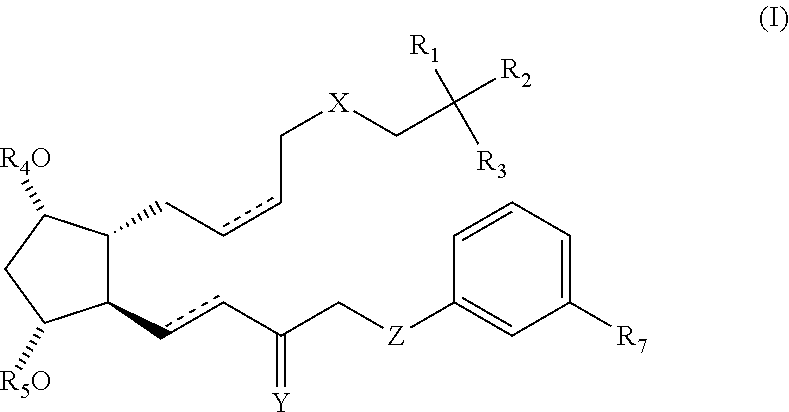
C1(ccC(C[Z]C2=CC([R7])=CC=C2)=[Y])C(CccC[X]CC([R1])([R3])[R2])C([R4O])CC1[R5O]
